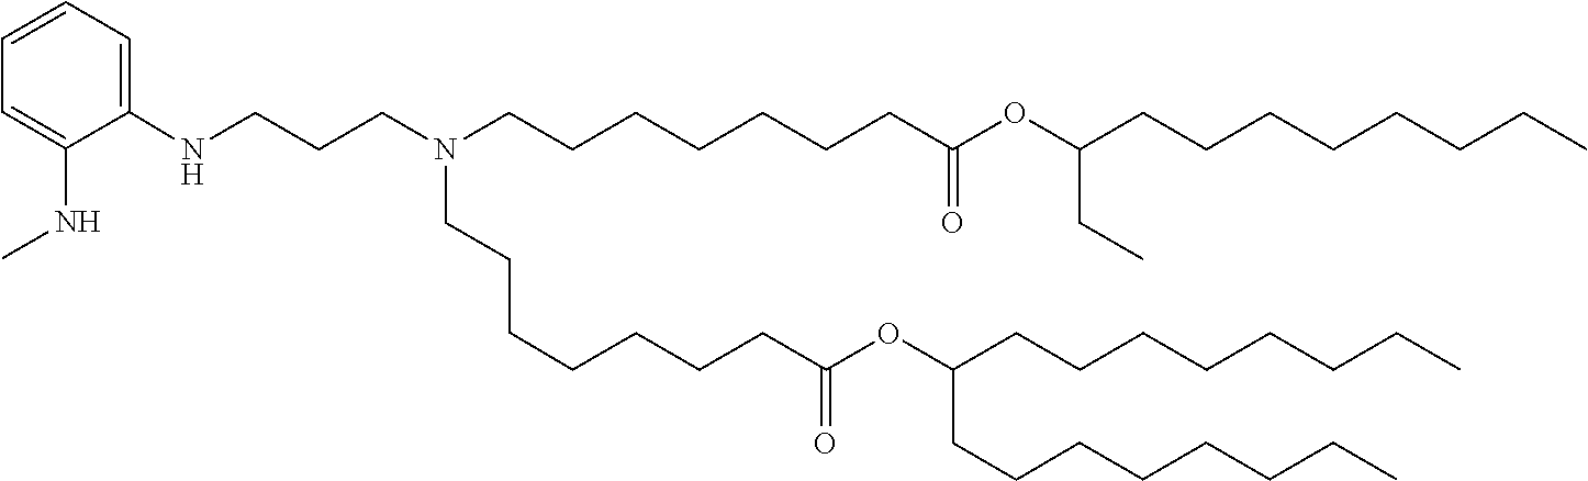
C(C(=O)OC(CCCCCCCC)CCCCCCCC)CCCCCCN(CCCNC1=CC=CC=C1NC)CCCCCCCC(OC(CC)CCCCCCCC)=O
